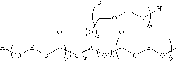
[H]O[E]OC(O[A](OC(O[E]O[H])=O)OC(O[E]O[H])=O)=O
